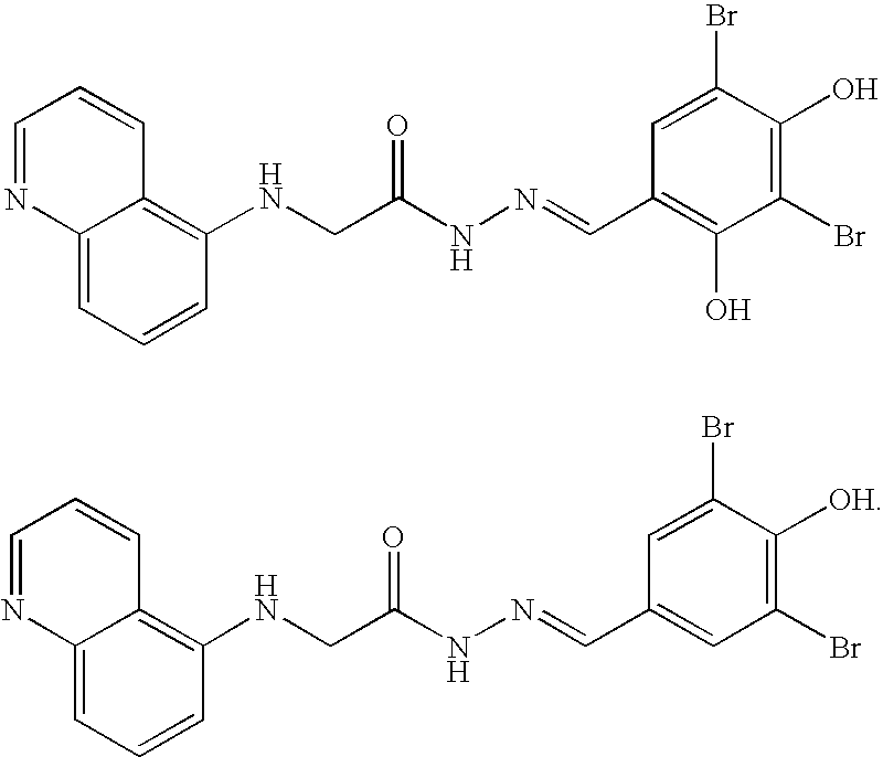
C1(NCC(NN=CC2=C(O)C(Br)=C(O)C(Br)=C2)=O)=C2C(=CC=C1)N=CC=C2.C1(NCC(NN=CC2=CC(Br)=C([OH])C(Br)=C2)=O)=C2C(=CC=C1)N=CC=C2
